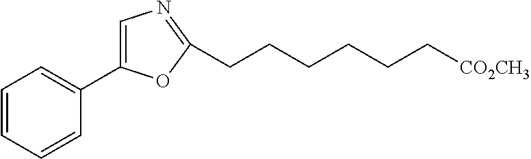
C1=CC=CC(C2=CN=C(CCCCCC[CO2CH3])O2)=C1
